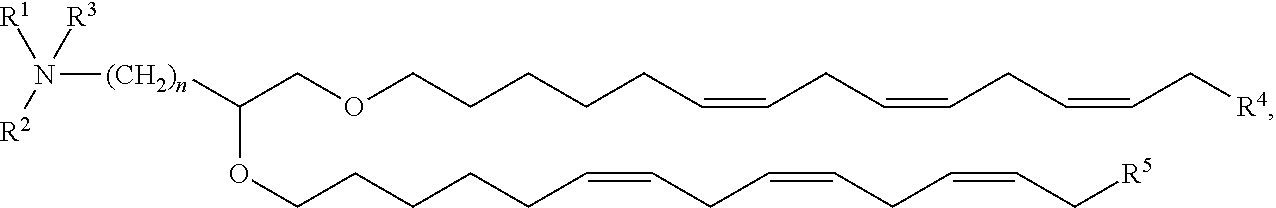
C(=CCC=CCC=CC[R4])CCCCCOCC(OCCCCCC=CCC=CCC=CC[R5])[(CH2)n]N([R2])([R1])[R3]
